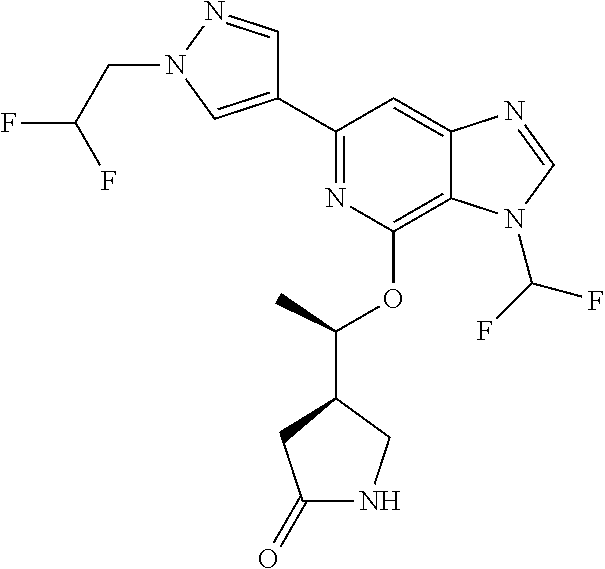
C1(C2=NC(OC(C)C3CNC(=O)C3)=C3C(=C2)N=CN3C(F)F)=CN(CC(F)F)N=C1
